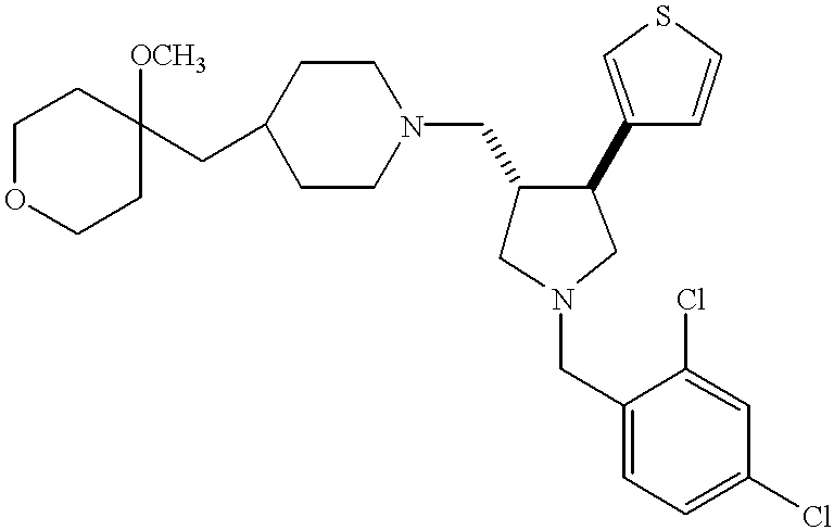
C1(CN2CCC(CC3([OCH3])CCOCC3)CC2)CN(CC2=CC=C(Cl)C=C2Cl)CC1C1=CSC=C1
